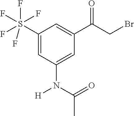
C1(S(F)(F)(F)(F)F)=CC(N(C(=O)C)[H])=CC(C(CBr)=O)=C1
